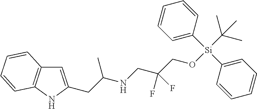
C12=C(NC(CC(NCC(CO[Si](C3=CC=CC=C3)(C3=CC=CC=C3)C(C)(C)C)(F)F)C)=C1)C=CC=C2
